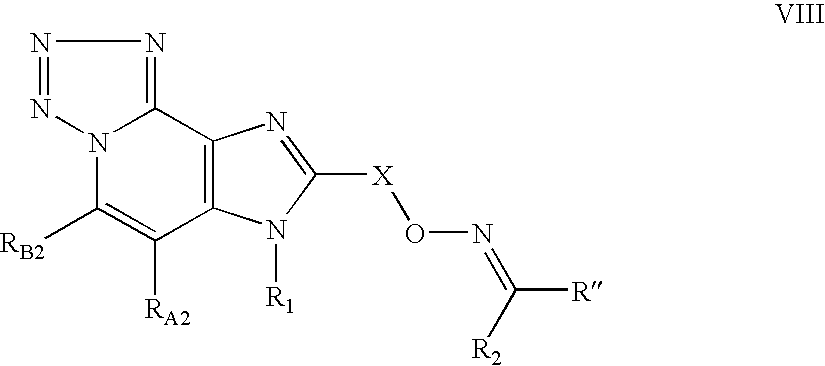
C12=C(C3=NN=NN3C([RB2])=C1[RA2])N=C([X]ON=C([R])[R2])N2[R1]
